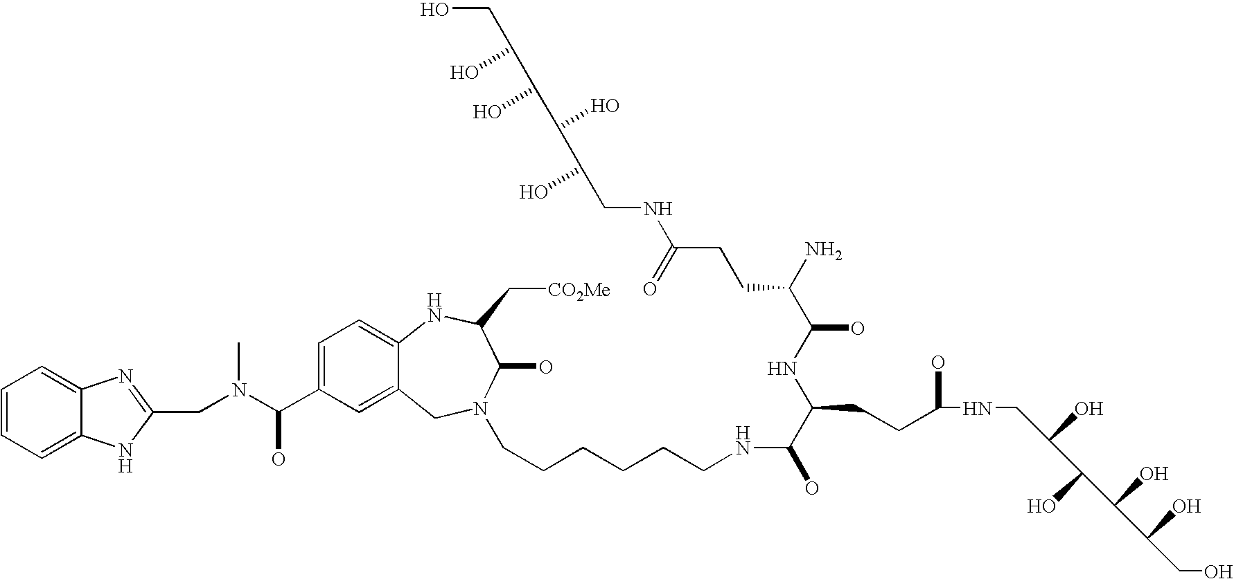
C1=CC=C2C(=C1)N=C(CN(C(C1=CC=C3C(=C1)CN(CCCCCCNC(C(NC(C(N)CCC(=O)NCC(O)C(O)C(O)C(O)CO)O)CCC(O)NCC(O)C(O)C(O)C(O)CO)O)C(O)C(C[CO2Me])N3)O)C)N2
